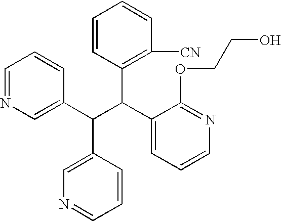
C1=NC=C(C(C(C2=CC=CN=C2OCCO)C2=C([CN])C=CC=C2)C2=CN=CC=C2)C=C1
